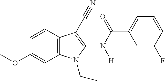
C1=CC2=C(C=C1OC)N(CC)C(N(C(C1=CC=CC(F)=C1)=O)[H])=C2C#N
